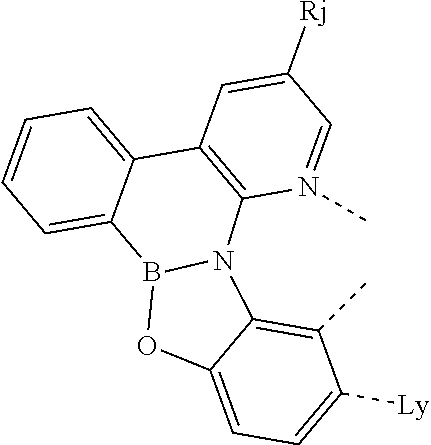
C12=C(C=C([Rj])C=N1C)C1=CC=CC=C1B1N2C2=C(C)C([Ly])=CC=C2O1
